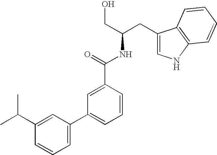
C1=C(C2=CC=CC(C(=O)NC(CO)CC3=CNC4=C3C=CC=C4)=C2)C=C(C(C)C)C=C1
